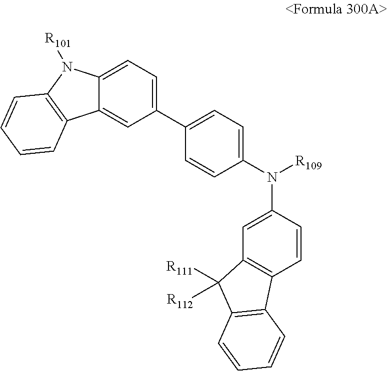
C1(C2=CC=C(N([R109])C3=CC4=C(C=C3)C3=C(C4([R111])[R112])C=CC=C3)C=C2)=CC=C2C(=C1)C1=C(N2[R101])C=CC=C1
